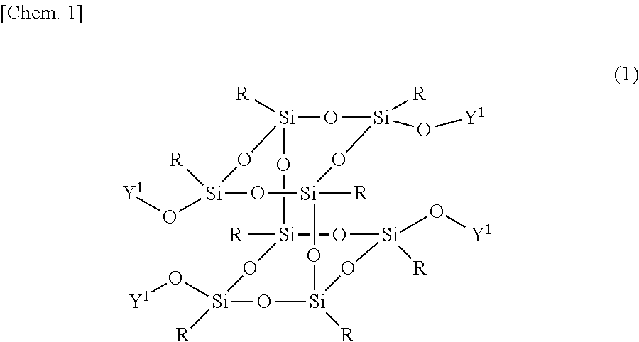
[Si]12([R])O[Si]3([R])O[Si]([R])(O[Y1])O[Si]([R])(O[Si](O[Y1])([R])O3)O[Si]([R])(O[Si]([R])(O[Y1])O1)O[Si]([R])(O[Y1])O2
